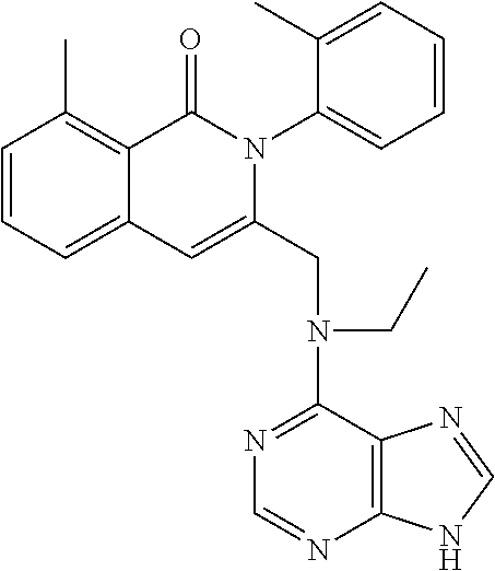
C1=CC=C2C(=C1C)C(=O)N(C1=CC=CC=C1C)C(CN(CC)C1=NC=NC3=C1N=CN3)=C2
